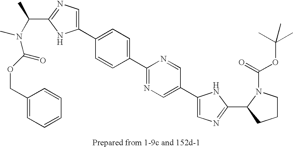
C1(C2=CC=C(C3=NC=C(C4=CN=C(C5N(C(=O)OC(C)(C)C)CCC5)N4)C=N3)C=C2)=CN=C(C(N(C(OCC2=CC=CC=C2)=O)C)C)N1
